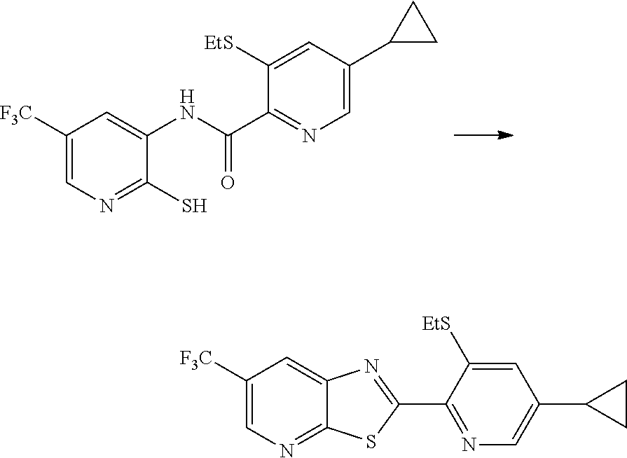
C1([F3C])=CN=C(S)C(NC(=O)C2=NC=C(C3CC3)C=C2[EtS])=C1.C1([F3C])=CN=C2C(=C1)N=C(C1=NC=C(C3CC3)C=C1[EtS])S2
